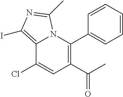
C12=C(I)N=C(C)N1C(C1=CC=CC=C1)=C(C(=O)C)C=C2Cl
